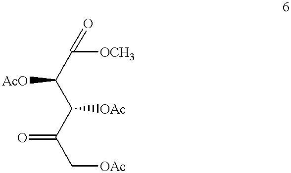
C(=O)(C([AcO])C([OAc])C(C[OAc])=O)[OCH3]
